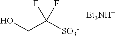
OCC([SO3-])(F)F.[Et3NH+]
